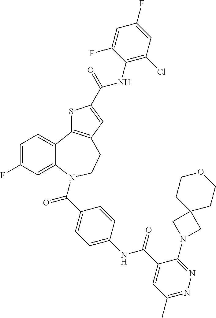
C1=C(F)C=C2C(=C1)C1=C(CCN2C(C2=CC=C(NC(C3=CC(C)=NN=C3N3CC4(C3)CCOCC4)=O)C=C2)=O)C=C(C(=O)NC2=C(Cl)C=C(F)C=C2F)S1
